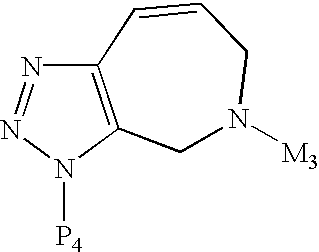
C12=C(N([P4])N=N1)CN([M3])CC=C2
